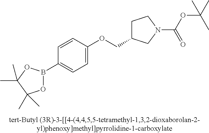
C1=CC(OCC2CCN(C(=O)OC(C)(C)C)C2)=CC=C1B1OC(C)(C)C(C)(C)O1
